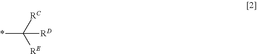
*C([RC])([RE])[RD]
